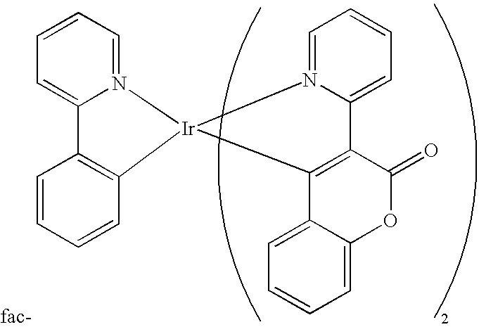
C1=CC=N2C(=C1)C1=C(C=CC=C1)[Ir]21N2=CC=CC=C2C2=C1C1=CC=CC=C1OC2=O
